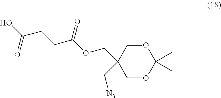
O1CC(COC(CCC(O)=O)=O)(C[N3])COC1(C)C
